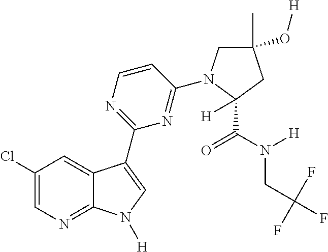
C1(Cl)=CN=C2C(=C1)C(C1=NC=CC(N3CC(C)(O[H])CC3(C(N([H])CC(F)(F)F)=O)[H])=N1)=CN2[H]
